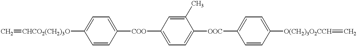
C=[CHCO2(CH2)3O]C1=CC=C([COO]C2=CC=C([OOC]C3=CC=C([O(CH2)3O2CCH]=C)C=C3)C(C)=C2)C=C1
